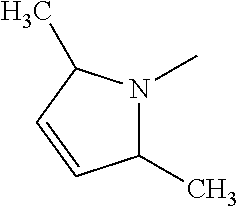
C1(C)N(C)C(C)C=C1
